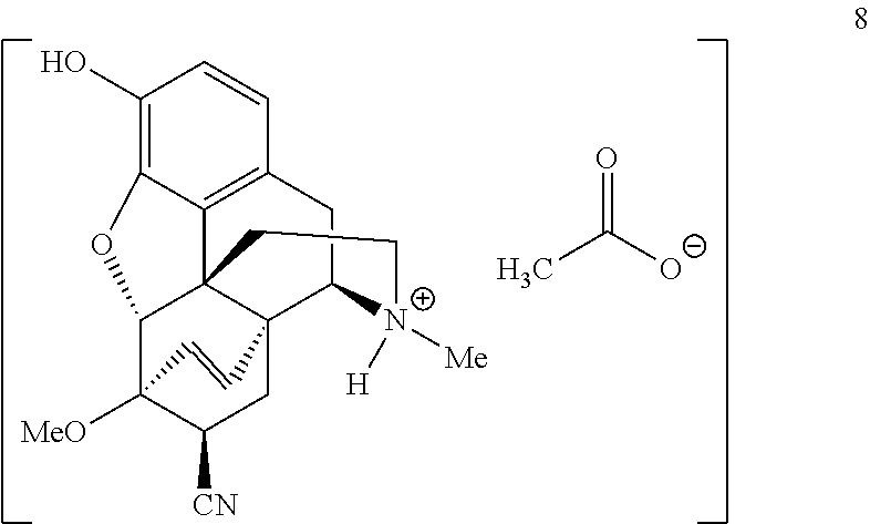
C1(O)=C2C3=C(C=C1)CC1C45C3(C(C([MeO])(C([CN])C4)C=C5)O2)CC[N+]1([Me])[H].CC([O-])=O
